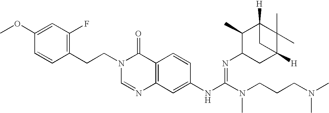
C1(CCN2C=NC3=C(C2=O)C=CC(NC(N(C)CCCN(C)C)=NC2CC4([H])C(C)(C)C([H])(C2C)C4)=C3)=C(F)C=C(OC)C=C1
